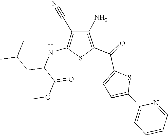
N(C1=C(C#N)C(N)=C(C(C2=CC=C(C3=CC=CC=N3)S2)=O)S1)C(C(OC)=O)CC(C)C
